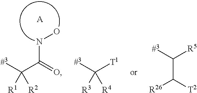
[#3]C(C(NO)=O)([R1])[R2].[A].[#3]C([T1])([R3])[R4].C(C([R26])[T2])([#3])[R5]
